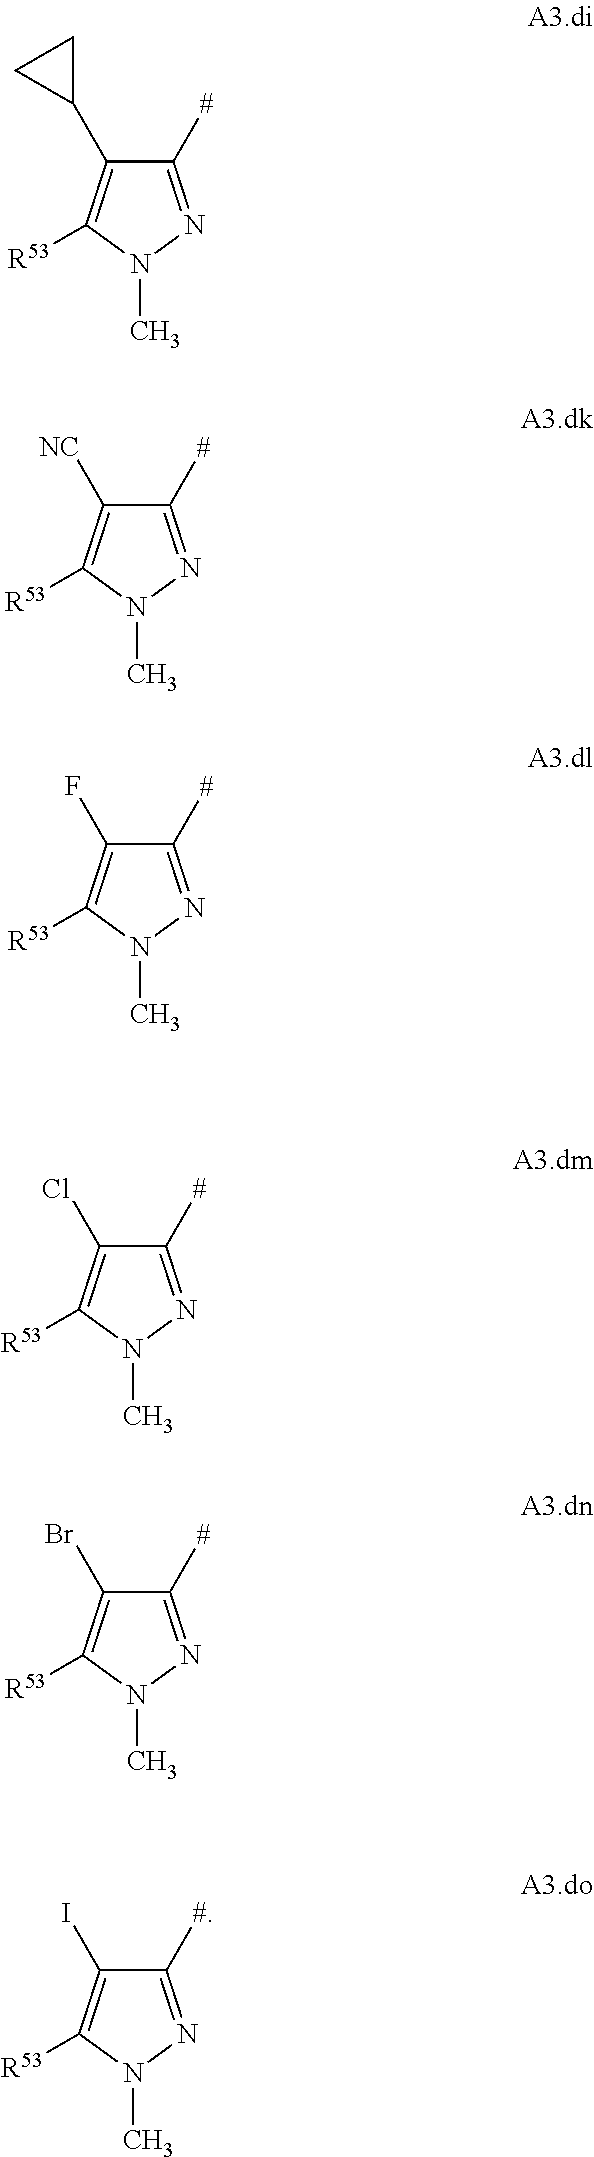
C1([#])=NN(C)C([R53])=C1F.C1([#])=NN(C)C([R53])=C1Cl.C1([#])=NN(C)C([R53])=C1Br.C1([#])=NN(C)C([R53])=C1C1CC1.C1([#])=NN(C)C([R53])=C1[NC].C1([#])=NN(C)C([R53])=C1I
